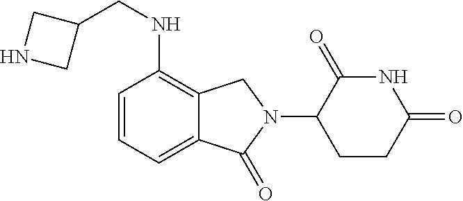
N1C(=O)C(N2CC3=C(NCC4CNC4)C=CC=C3C2=O)CCC1=O
